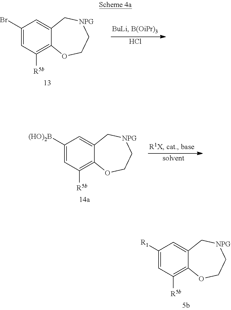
C1([R1])=CC([R5b])=C2C(=C1)C[NPG]CCO2.C1(Br)=CC([R5b])=C2C(=C1)C[NPG]CCO2.Cl.C1([(HO)2B])=CC([R5b])=C2C(=C1)C[NPG]CCO2.[solvent]
